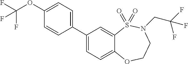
C1(C2=CC=C(OC(F)(F)F)C=C2)=CC=C2C(=C1)S(=O)(=O)N(CC(F)(F)F)CCO2
